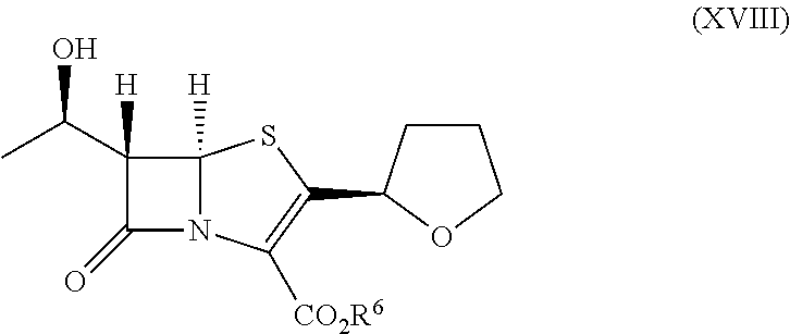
C12([H])N(C(=O)C1([H])C(C)O)C([CO2R6])=C(C1OCCC1)S2
